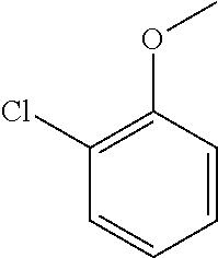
C1(Cl)=C(OC)C=CC=C1
